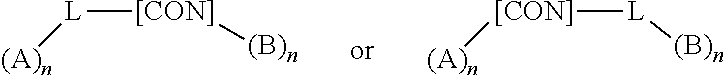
[L]([[CON]][(B)n])[(A)n].[[CON]]([(A)n])[L][(B)n]
